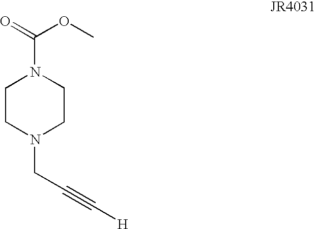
C1CN(CC#C[H])CCN1C(=O)OC
